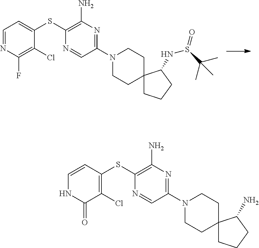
C1=NC(F)=C(Cl)C(SC2=C(N)N=C(N3CCC4(CC3)CCCC4NS(=O)C(C)(C)C)C=N2)=C1.C1=CC(SC2=C(N)N=C(N3CCC4(CC3)CCCC4N)C=N2)=C(Cl)C(=O)N1
